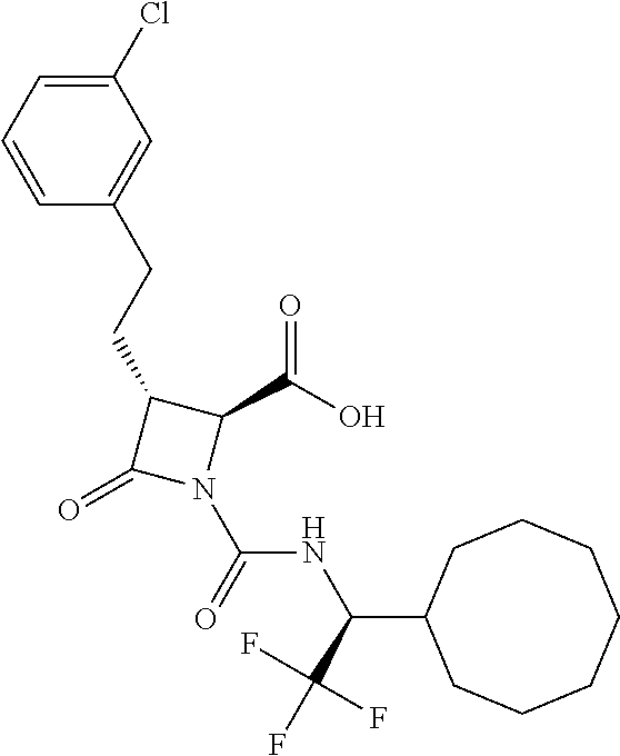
C1(CCC2=CC(Cl)=CC=C2)C(=O)N(C(=O)NC(C2CCCCCCC2)C(F)(F)F)C1C(O)=O
